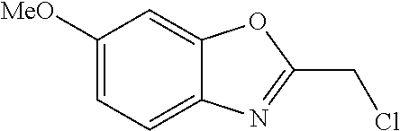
C1([MeO])=CC=C2C(=C1)OC(CCl)=N2
